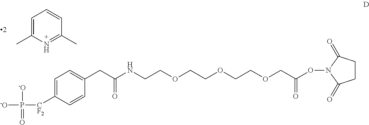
C1=C(C)N=C(C)C=C1.[-O]P([-O])([CF2]C1=CC=C(CC(=O)NCCOCCOCCOCC(=O)ON2C(=O)CCC2=O)C=C1)=O
